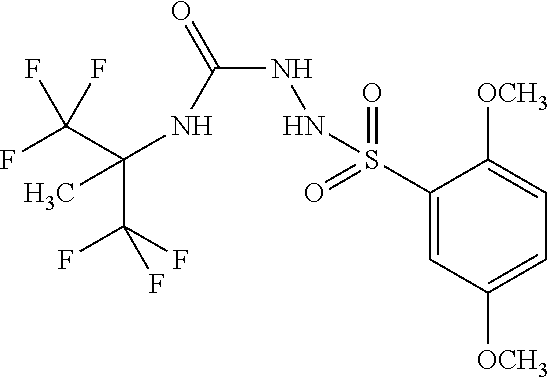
C(C(F)(F)F)(NC(NNS(C1=CC([OCH3])=CC=C1[OCH3])(=O)=O)=O)(C)C(F)(F)F
